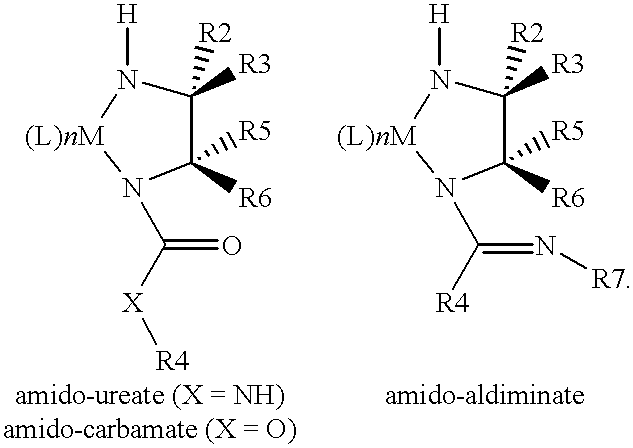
C1([R3])([R2])N([H])[(L)nM]N(C([X][R4])=O)C1([R6])[R5].C1([R3])([R2])N([H])[(L)nM]N(C([R4])=N[R7])C1([R6])[R5]
